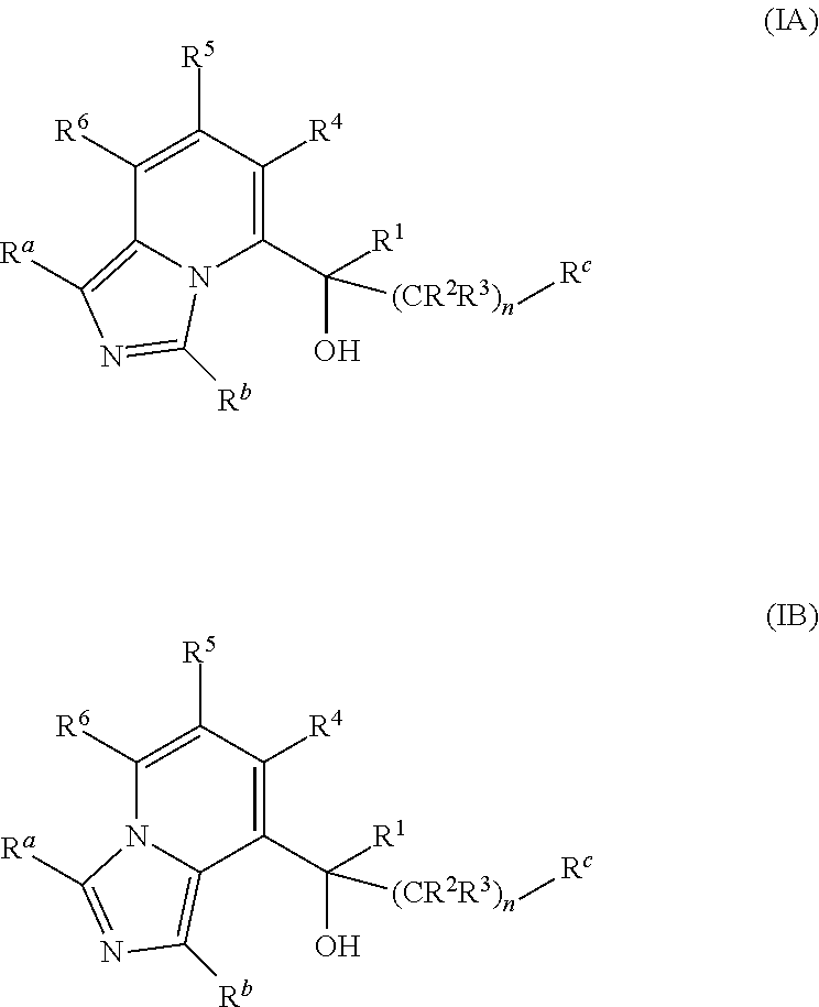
C1([R6])=C([R5])C([R4])=C(C([R1])(O)[(CR2R3)n][Rc])N2C1=C([Ra])N=C2[Rb].C1([R6])=C([R5])C([R4])=C(C([R1])(O)[(CR2R3)n][Rc])C2=C([Rb])N=C([Ra])N12
